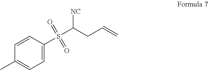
C1=C(S(C(CC=C)[NC])(=O)=O)C=CC(C)=C1
